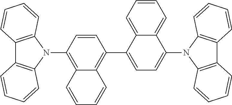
C12=C(N(C3=C4C(=C(C5=CC=C(N6C7=C(C8=C6C=CC=C8)C=CC=C7)C6=CC=CC=C56)C=C3)C=CC=C4)C3=C1C=CC=C3)C=CC=C2
